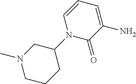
C1CCC(N2C(=O)C(N)=CC=C2)CN1C
